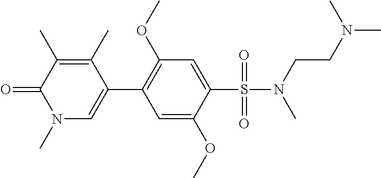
C1=C(OC)C(S(N(C)CCN(C)C)(=O)=O)=CC(OC)=C1C1=CN(C)C(=O)C(C)=C1C
